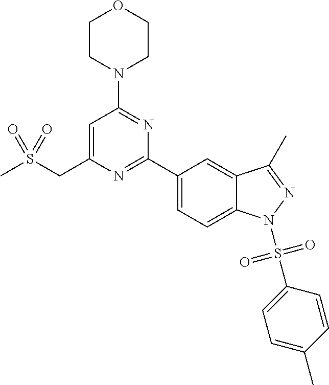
C1CN(C2=NC(C3=CC=C4C(=C3)C(C)=NN4S(C3=CC=C(C)C=C3)(=O)=O)=NC(CS(C)(=O)=O)=C2)CCO1
